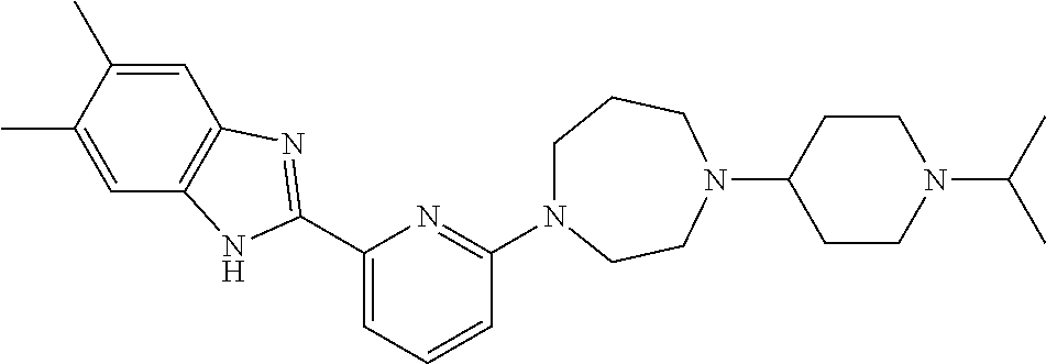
C1(C2=NC3=C(C=C(C)C(C)=C3)N2)=CC=CC(N2CCCN(C3CCN(C(C)C)CC3)CC2)=N1
